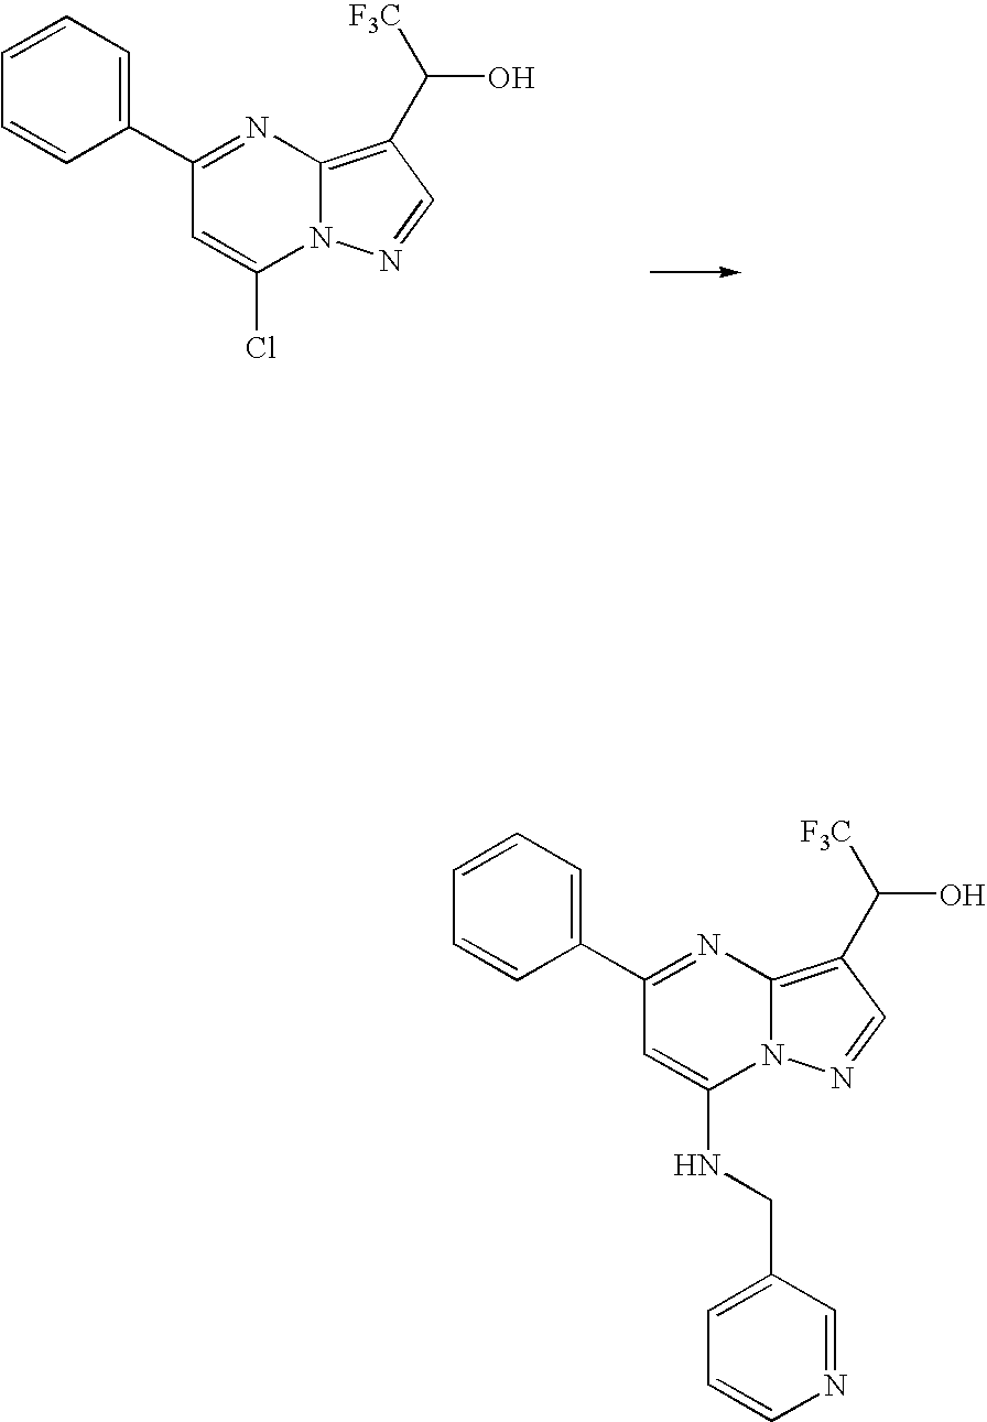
C1=CC=C(C2=NC3=C(C([F3C])O)C=NN3C(Cl)=C2)C=C1.C1=CC=C(C2=NC3=C(C([F3C])O)C=NN3C(NCC3=CC=CN=C3)=C2)C=C1
